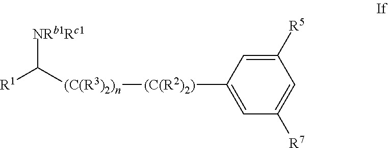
[(C(R3)2)n]([(C(R2)2)]C1=CC([R7])=CC([R5])=C1)C([R1])[NRb1Rc1]
